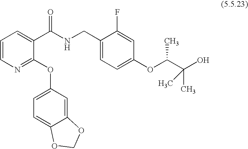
C1=CC=C(C(NCC2=CC=C(OC(C(O)(C)C)C)C=C2F)=O)C(OC2=CC=C3C(=C2)OCO3)=N1
